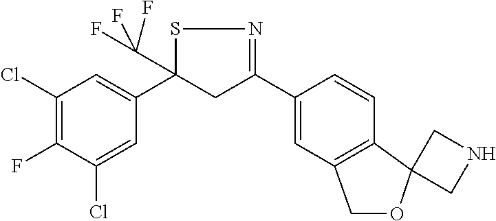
C1(Cl)=C(F)C(Cl)=CC(C2(C(F)(F)F)CC(C3=CC4=C(C=C3)C3(OC4)CNC3)=NS2)=C1
